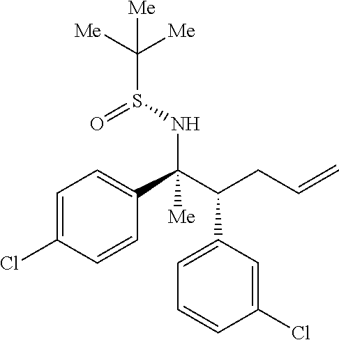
N(C(C(CC=C)C1=CC=CC(Cl)=C1)(C1=CC=C(Cl)C=C1)[Me])S(C([Me])([Me])[Me])=O
